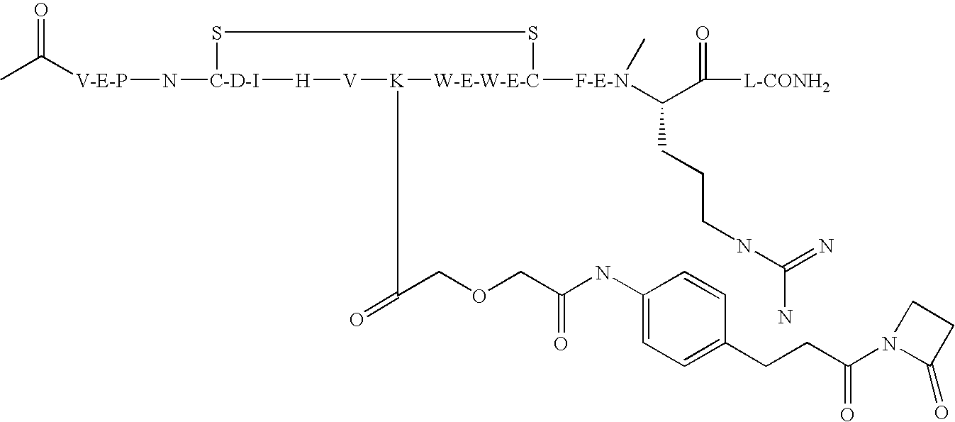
[V-E-P](N[C-D-I]1SS[W-E-W-E-C]([F-E-N](C)C(C([L-CONH2])=O)CCCNC(N)=N)[K](C(COCC(NC2=CC=C(CCC(N3C(=O)CC3)=O)C=C2)=O)=O)[V][H]1)C(C)=O
